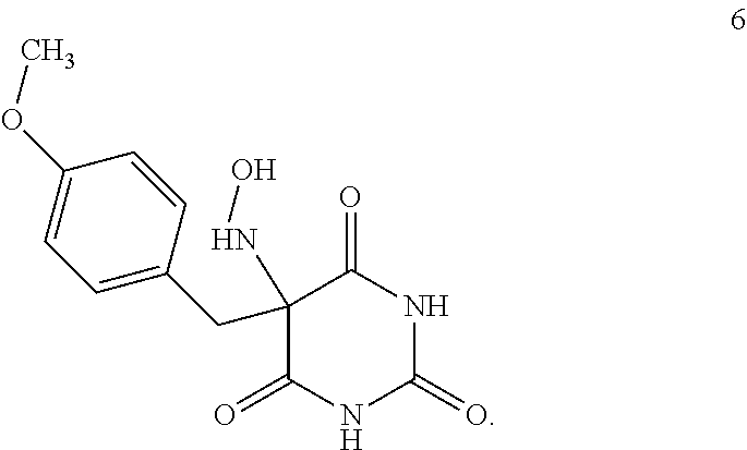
C1(NO)(CC2=CC=C(OC)C=C2)C(=O)NC(=O)NC1=O
